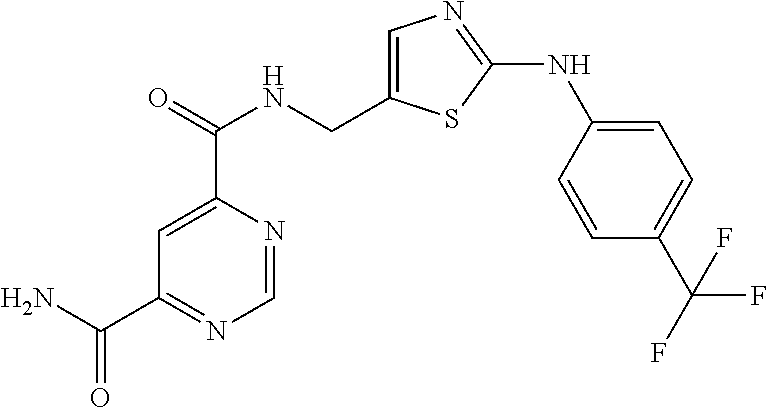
C1=C(C(NCC2=CN=C(NC3=CC=C(C(F)(F)F)C=C3)S2)=O)N=CN=C1C(N)=O
